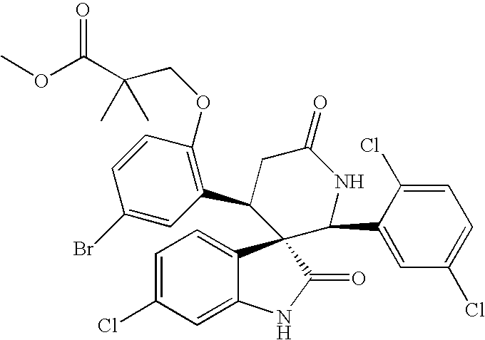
C1(C2CC(=O)NC(C3=CC(Cl)=CC=C3Cl)C23C2=CC=C(Cl)C=C2NC3=O)=C(OCC(C(OC)=O)(C)C)C=CC(Br)=C1
